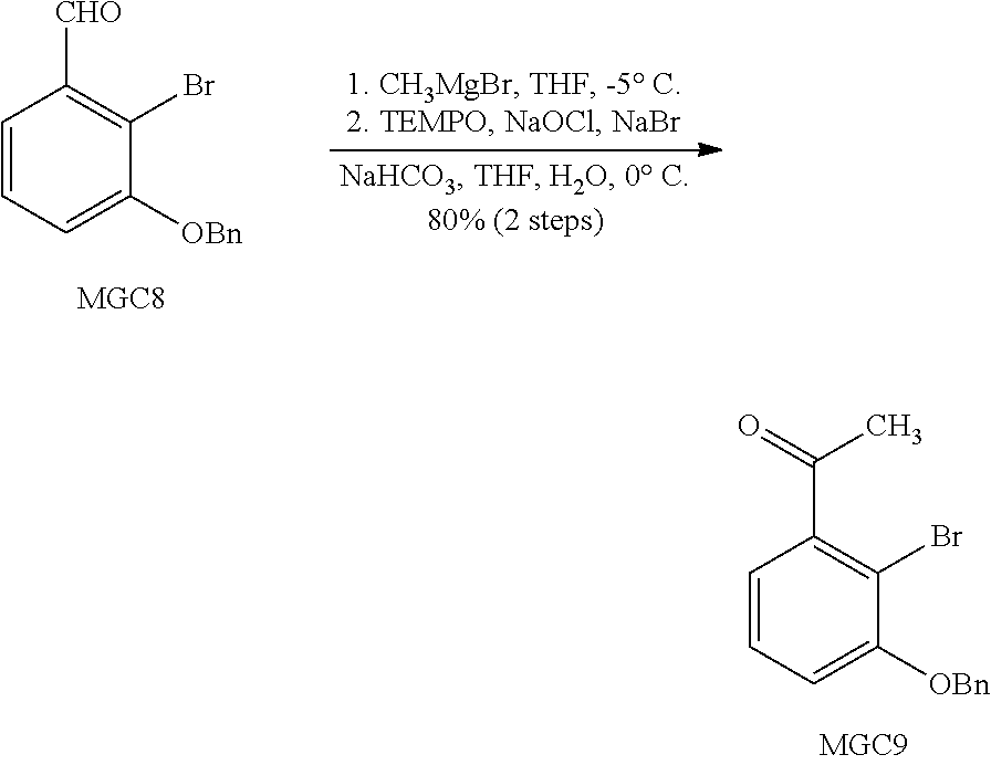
C1=CC=C([OBn])C(Br)=C1C(=O)C.C1=CC=C([OBn])C(Br)=C1[CHO]
